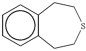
c1ccc2c(c1)CCSCC2
